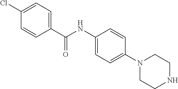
C1(C(NC2=CC=C(N3CCNCC3)C=C2)=O)=CC=C(Cl)C=C1
